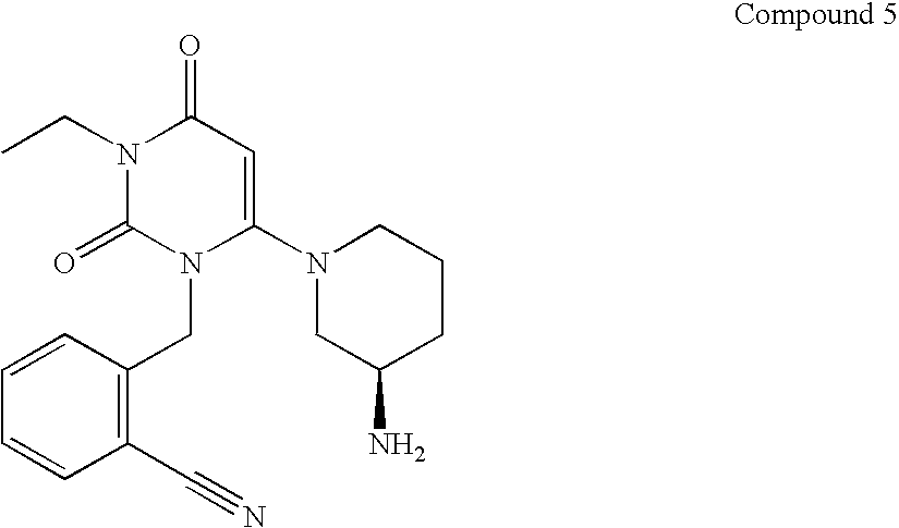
N1(CC)C(=O)N(CC2=C(C#N)C=CC=C2)C(N2CC(N)CCC2)=CC1=O
